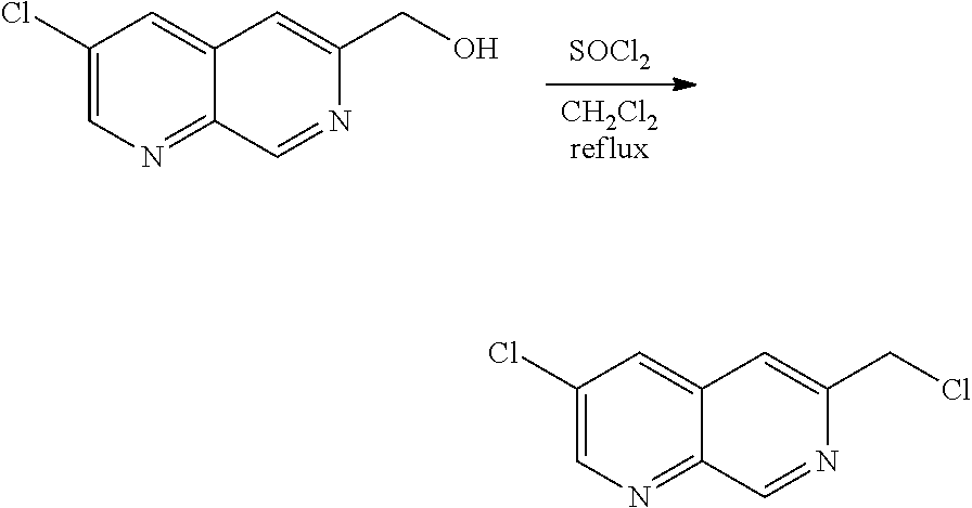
[CH2Cl2reflux].[SOCl2].C1(Cl)=CN=C2C(=C1)C=C(CO)N=C2.C1(Cl)=CN=C2C(=C1)C=C(CCl)N=C2
